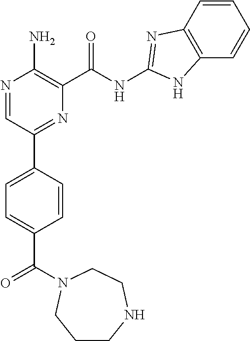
N1=CC(C2=CC=C(C(=O)N3CCNCCC3)C=C2)=NC(C(NC2=NC3=C(C=CC=C3)N2)=O)=C1N
